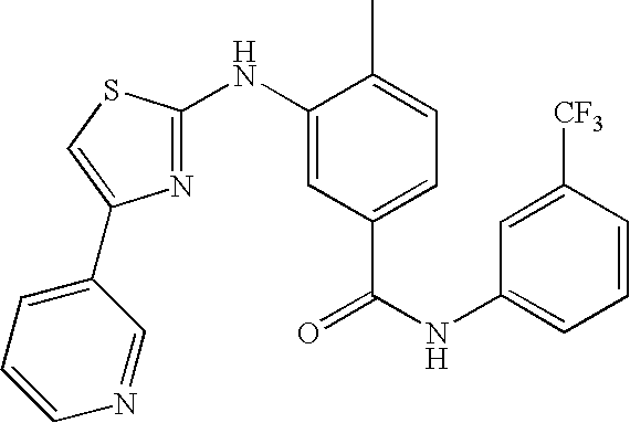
C1=C([CF3])C=CC=C1NC(=O)C1=CC=C(C)C(NC2=NC(C3=CC=CN=C3)=CS2)=C1
